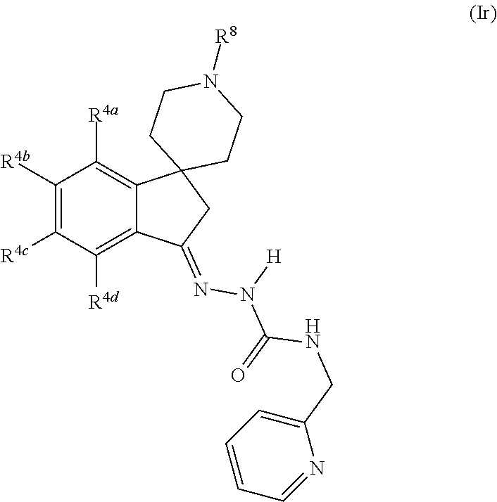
C1([R4b])=C([R4c])C([R4d])=C2C(=C1[R4a])C1(CC2=NN([H])C(=O)NCC2=CC=CC=N2)CCN([R8])CC1
